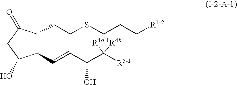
C1(C=CC(C([R5-1])([R4a-1])[R4b-1])O)C(CCSCCC[R1-2])C(=O)CC1O
